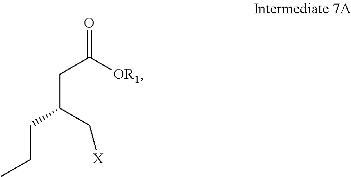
C(CC(CCC)C[X])([OR1])=O
